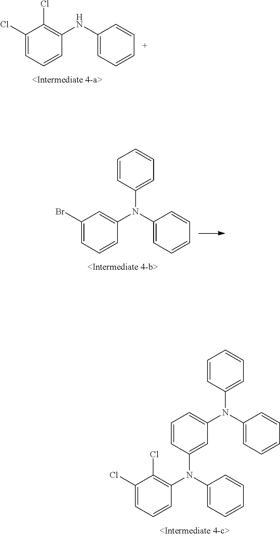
C1(N(C2=CC=CC=C2)C2=CC(N(C3=CC=CC=C3)C3=CC=CC=C3)=CC=C2)=C(Cl)C(Cl)=CC=C1.C1(NC2=CC=CC=C2)=C(Cl)C(Cl)=CC=C1.C1(N(C2=CC=CC=C2)C2=CC=CC=C2)=CC(Br)=CC=C1
